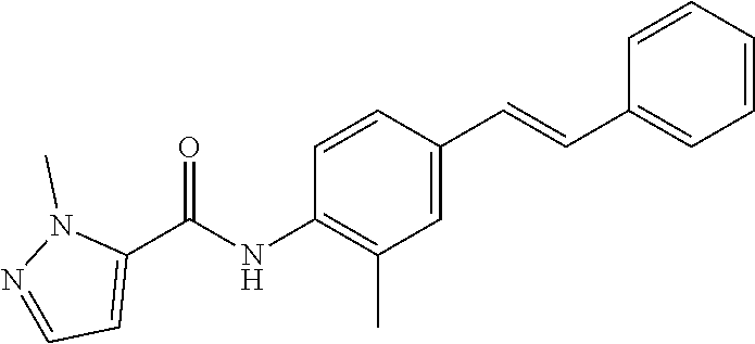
C1=CC=CC(C=CC2=CC(C)=C(NC(C3=CC=NN3C)=O)C=C2)=C1
